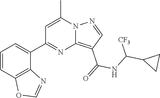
C12=C(C(=O)NC(C3CC3)[CF3])C=NN1C(C)=CC(C1=CC=CC3=C1N=CO3)=N2
